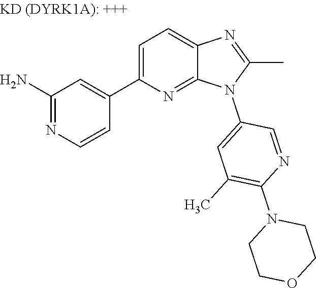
C1(C2=CC=C3N=C(C)N(C4=CC(C)=C(N5CCOCC5)N=C4)C3=N2)=CC(N)=NC=C1
